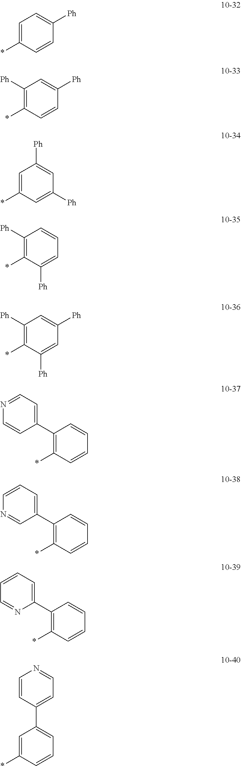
C1=C(*)C=CC([Ph])=C1.C1([Ph])=C(*)C=CC([Ph])=C1.C1=C(*)C=C([Ph])C=C1[Ph].C1([Ph])=C(*)C([Ph])=CC=C1.C1([Ph])=C(*)C([Ph])=CC([Ph])=C1.C1(C2=CC=NC=C2)=C(*)C=CC=C1.C1(C2=CC=CN=C2)=C(*)C=CC=C1.C1(C2=CC=CC=N2)=C(*)C=CC=C1.C1=C(*)C=CC=C1C1=CC=NC=C1
